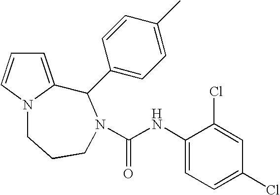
C1=C2N(C=C1)CCCN(C(NC1=CC=C(Cl)C=C1Cl)=O)C2C1=CC=C(C)C=C1
